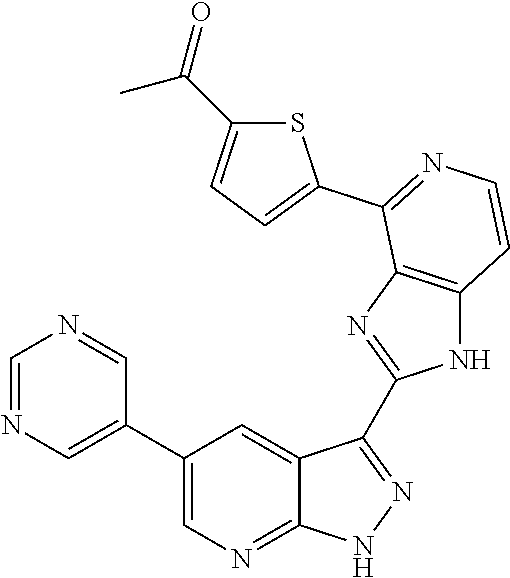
C1=NC=C(C2=CN=C3C(=C2)C(C2=NC4=C(N2)C=CN=C4C2=CC=C(C(=O)C)S2)=NN3)C=N1
